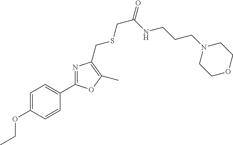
C1=C(OCC)C=CC(C2=NC(CSCC(=O)NCCCN3CCOCC3)=C(C)O2)=C1
